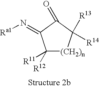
C1([R11])([R12])[(CH2)n]C([R13])([R14])C(=O)C1=N[Ra1]
